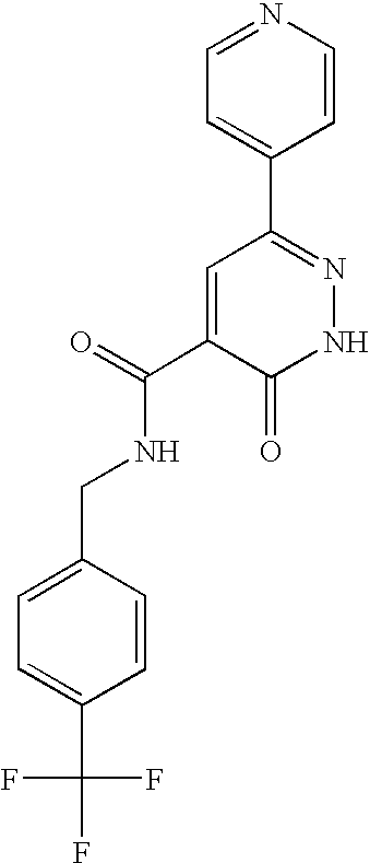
C1=C(C2=NNC(=O)C(C(=O)NCC3=CC=C(C(F)(F)F)C=C3)=C2)C=CN=C1
